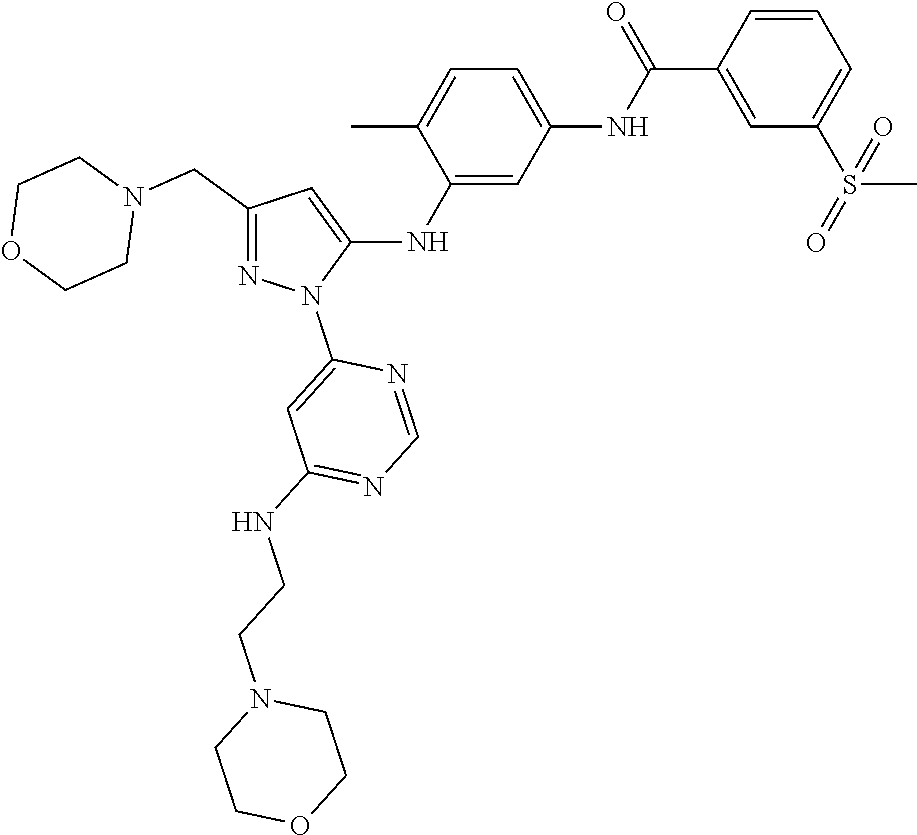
C1(CN2CCOCC2)=NN(C2=CC(NCCN3CCOCC3)=NC=N2)C(NC2=CC(NC(C3=CC(S(=O)(C)=O)=CC=C3)=O)=CC=C2C)=C1
